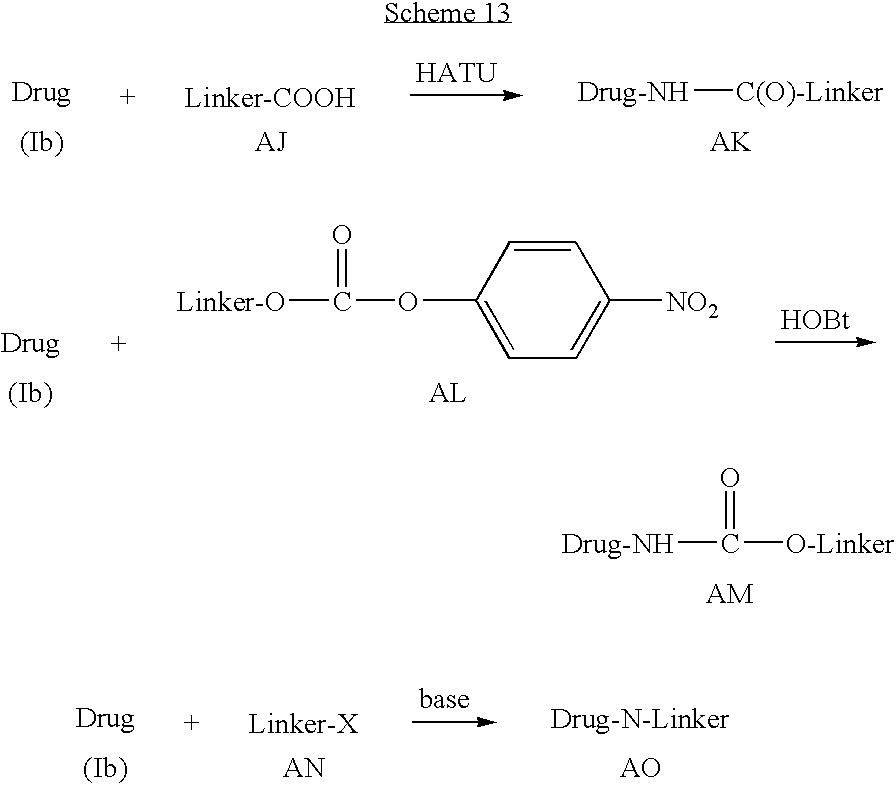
[Drug-NH][C(O)-Linker].[Linker-O]C(OC1=CC=C([NO2])C=C1)=O.[HOBt].[Drug-NH]C([O-Linker])=O.[Drug-N-Linker]
